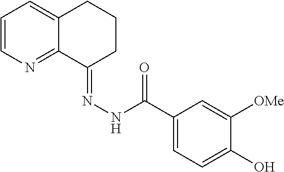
C1=CN=C2C(=C1)CCCC2=NNC(C1=CC=C(O)C([OMe])=C1)=O
